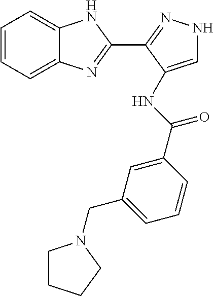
C1=C(C(=O)NC2=CNN=C2C2=NC3=CC=CC=C3N2)C=CC=C1CN1CCCC1
